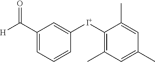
C1(C([H])=O)=CC=CC([I+]C2=C(C)C=C(C)C=C2C)=C1
